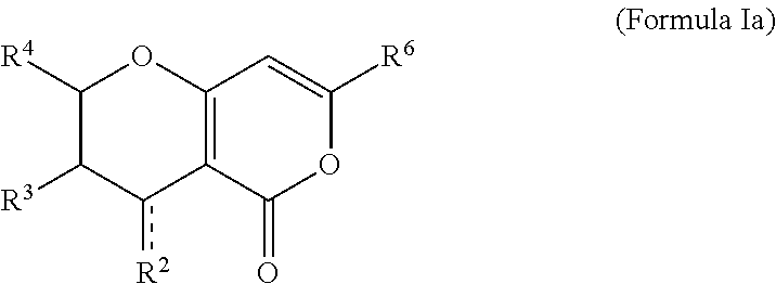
C1([R4])C([R3])c([R2])C2=C(O1)C=C([R6])OC2=O
